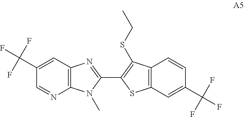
C12=C(C=C(C(F)(F)F)C=N1)N=C(C1=C(SCC)C3=C(S1)C=C(C(F)(F)F)C=C3)N2C
